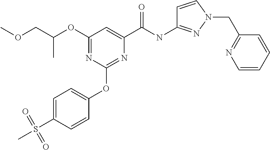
C(C)(COC)OC1=NC(OC2=CC=C(S(C)(=O)=O)C=C2)=NC(C(NC2=NN(CC3=NC=CC=C3)C=C2)=O)=C1
